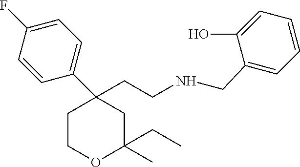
C1COC(C)(CC)CC1(C1=CC=C(F)C=C1)CCNCC1=CC=CC=C1O
